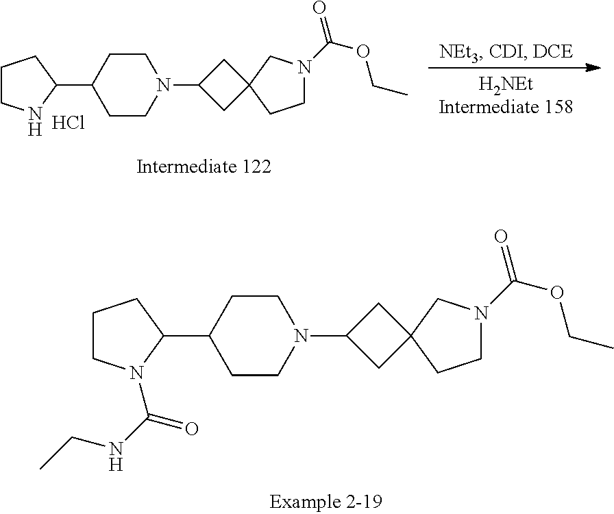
C1CN(C(=O)NCC)C(C2CCN(C3CC4(C3)CCN(C(=O)OCC)C4)CC2)C1.Cl.C1CNC(C2CCN(C3CC4(C3)CCN(C(=O)OCC)C4)CC2)C1
